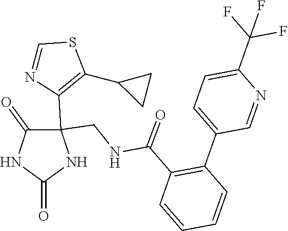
C1(=O)C(C2=C(C3CC3)SC=N2)(CNC(C2=C(C3=CC=C(C(F)(F)F)N=C3)C=CC=C2)=O)NC(=O)N1
